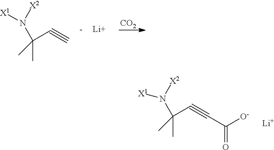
CC(C#C)(N([X2])[X1])C.[CO2].[Li].CC(C#CC([O-])=O)(N([X2])[X1])C.[Li]
